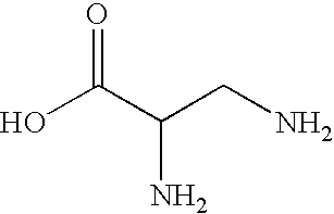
OC(C(CN)N)=O
